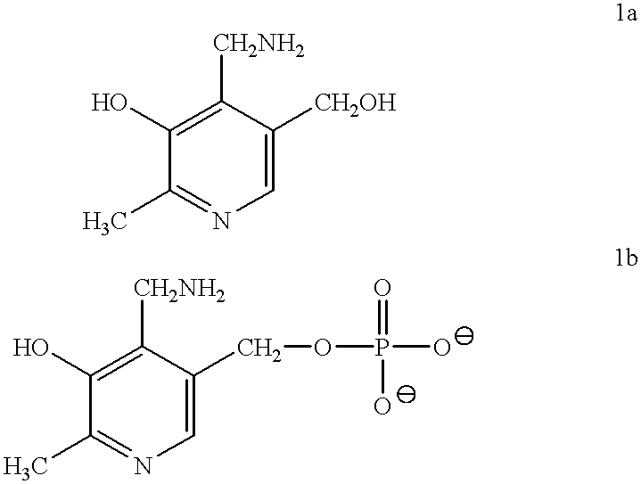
C1=C([CH2OH])C([CH2NH2])=C(O)C(C)=N1.C1=C(COP(O)(=O)O)C([CH2NH2])=C(O)C(C)=N1
